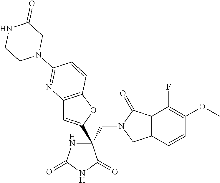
C(C1(C2=CC3=C(O2)C=CC(N2CC(=O)NCC2)=N3)NC(=O)NC1=O)N1CC2=C(C1=O)C(F)=C(OC)C=C2
